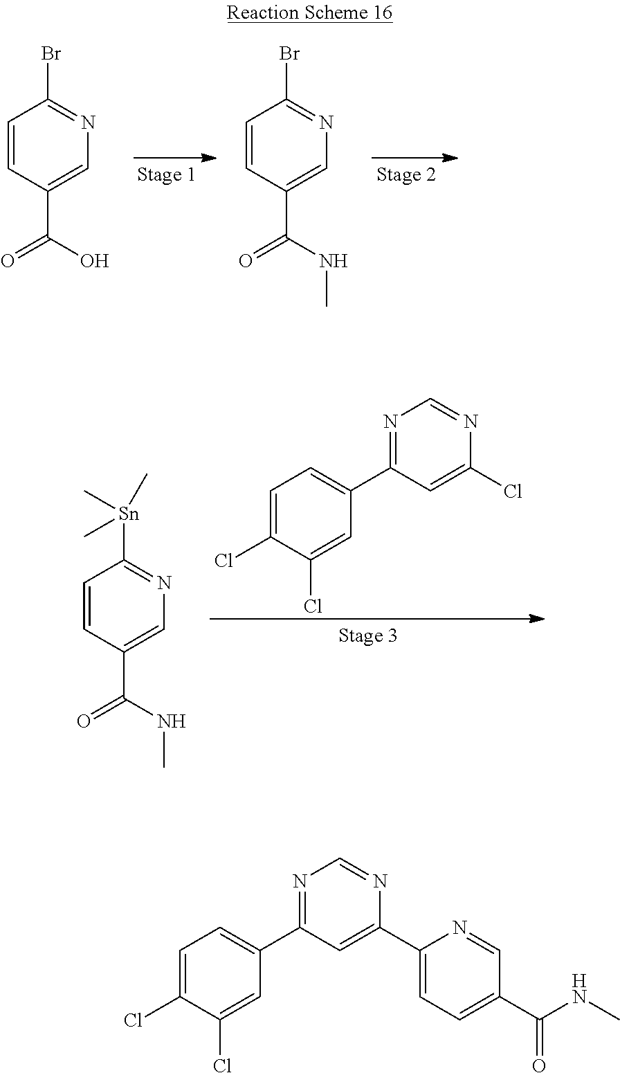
C1=C(Cl)C(Cl)=CC(C2=NC=NC(C3=CC=C(C(NC)=O)C=N3)=C2)=C1.C1=CC(C(=O)O)=CN=C1Br.C1=CC(C(=O)NC)=CN=C1Br.C1=C(Cl)C(Cl)=CC(C2=NC=NC(Cl)=C2)=C1.C1=CC(C(=O)NC)=CN=C1[Sn](C)(C)C
